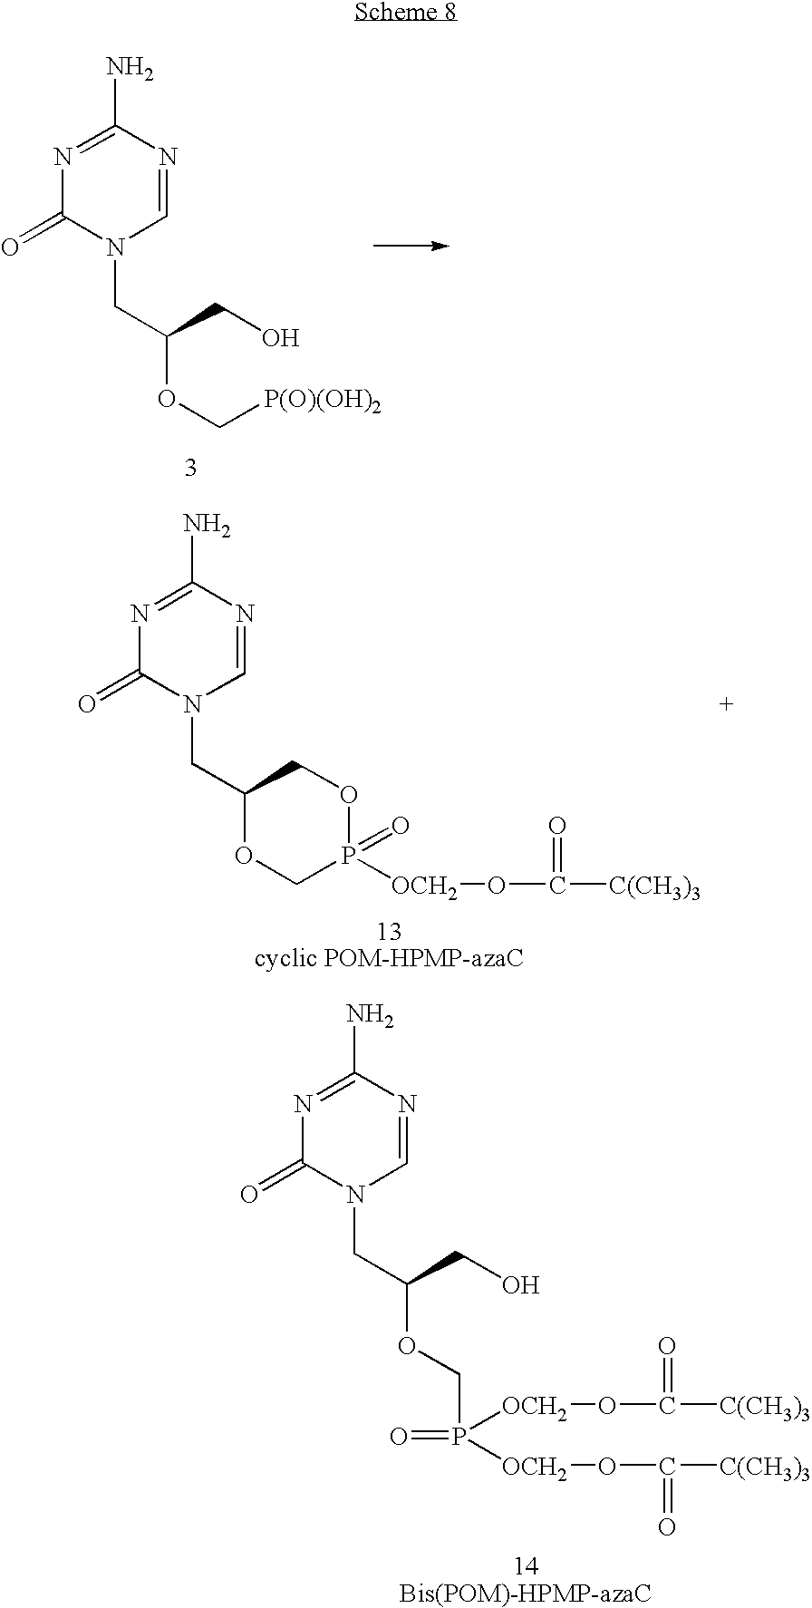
N1=C(N)N=CN(CC(OC[P(O)(OH)2])CO)C1=O.N1=C(N)N=CN(CC2OCP(=O)([OCH2]OC([C(CH3)3])=O)OC2)C1=O.N1=C(N)N=CN(CC(OCP([OCH2]OC([C(CH3)3])=O)([OCH2]OC([C(CH3)3])=O)=O)CO)C1=O
